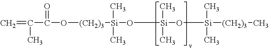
C=C(C(O[(CH2)3][Si](C)(O[Si](C)(O[Si]([(CH2)3]C)(C)C)C)C)=O)C
